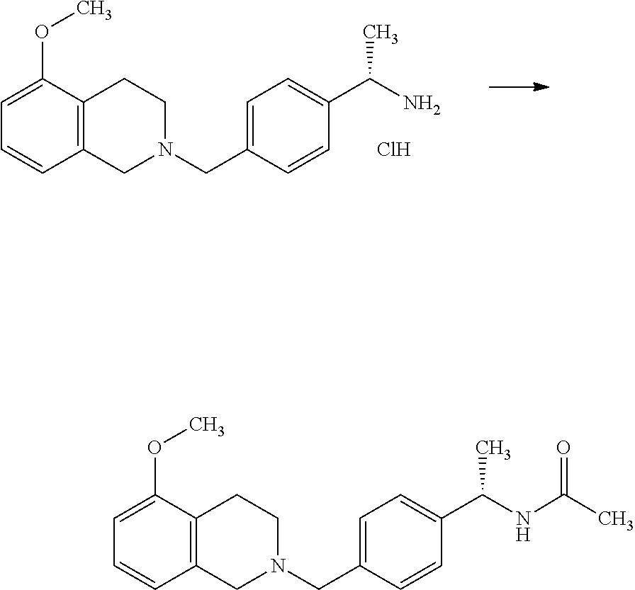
C1=C(OC)C2=C(C=C1)CN(CC1=CC=C(C(N)C)C=C1)CC2.Cl.C1=C(OC)C2=C(C=C1)CN(CC1=CC=C(C(NC(C)=O)C)C=C1)CC2
